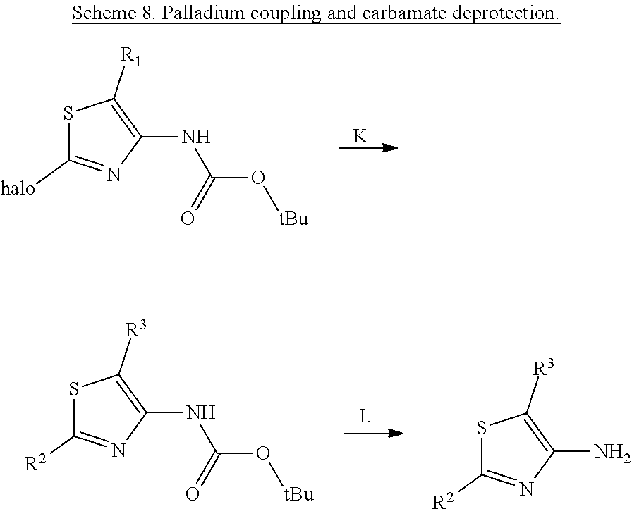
[K].S1C([halo])=NC(NC(O[tBu])=O)=C1[R1].S1C([R2])=NC(NC(O[tBu])=O)=C1[R3].S1C([R2])=NC(N)=C1[R3]
